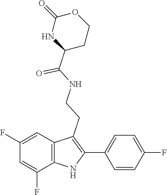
N1C(=O)OCCC1C(NCCC1=C(C2=CC=C(F)C=C2)NC2=C1C=C(F)C=C2F)=O
